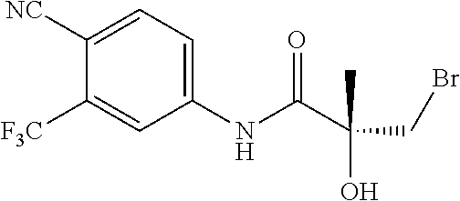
C1(NC(C(CBr)(C)O)=O)=CC=C([NC])C([F3C])=C1
